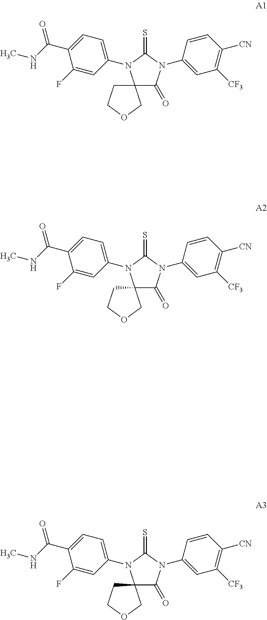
C12(CCOC1)C(=O)N(C1=CC([CF3])=C([CN])C=C1)C(=S)N2C1=CC=C(C(NC)=O)C(F)=C1.C12(CCOC1)C(=O)N(C1=CC([CF3])=C([CN])C=C1)C(=S)N2C1=CC=C(C(NC)=O)C(F)=C1.C12(CCOC1)C(=O)N(C1=CC([CF3])=C([CN])C=C1)C(=S)N2C1=CC=C(C(NC)=O)C(F)=C1
